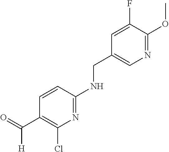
N1=C(NCC2=CN=C(OC)C(F)=C2)C=CC(C([H])=O)=C1Cl
